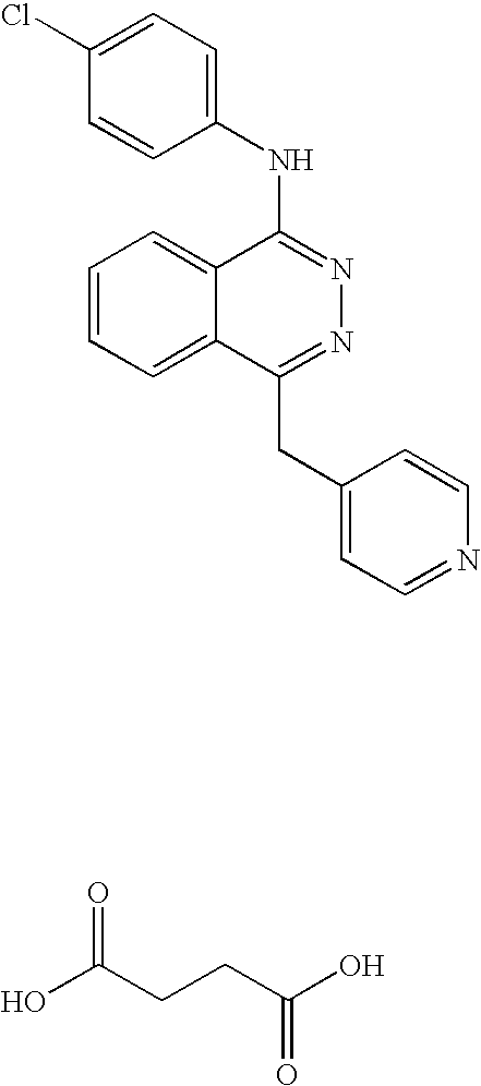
C1=CC=C2C(=C1)C(NC1=CC=C(Cl)C=C1)=NN=C2CC1=CC=NC=C1.OC(CCC(O)=O)=O
